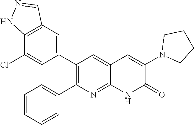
C12=C(C=C(C3=C(C4=CC=CC=C4)N=C4C(=C3)C=C(N3CCCC3)C(=O)N4)C=C1Cl)C=NN2
